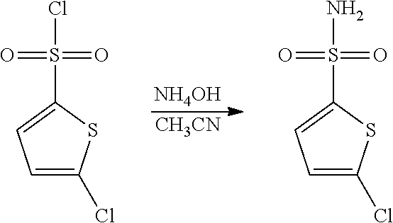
[NH4OH].[CH3CN].C1=C(Cl)SC(S(Cl)(=O)=O)=C1.C1=C(Cl)SC(S(N)(=O)=O)=C1
